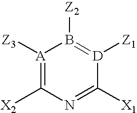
[A]1([Z3])=C([X2])N=C([X1])[D]([Z1])=B1[Z2]
